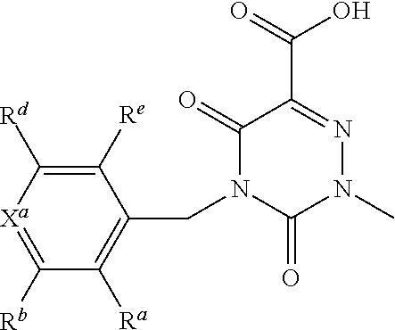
C1([Re])=C([Rd])[Xa]=C([Rb])C([Ra])=C1CN1C(=O)N(C)N=C(C(O)=O)C1=O
